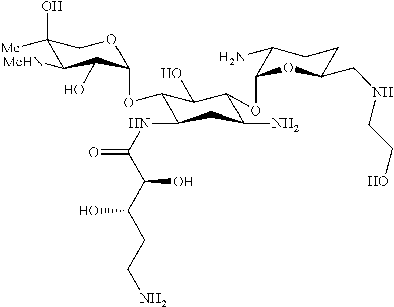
C1(O)([Me])C([MeHN])C(O)C(OC2C(NC(=O)C(C(CCN)O)O)CC(N)C(OC3C(N)CCC(CNCCO)O3)C2O)OC1
